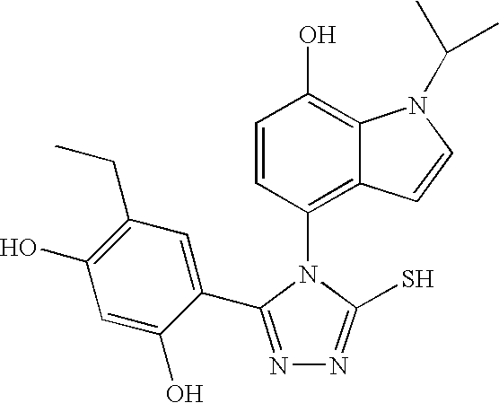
C1=CC(N2C(S)=NN=C2C2=CC(CC)=C(O)C=C2O)=C2C(=C1O)N(C(C)C)C=C2
